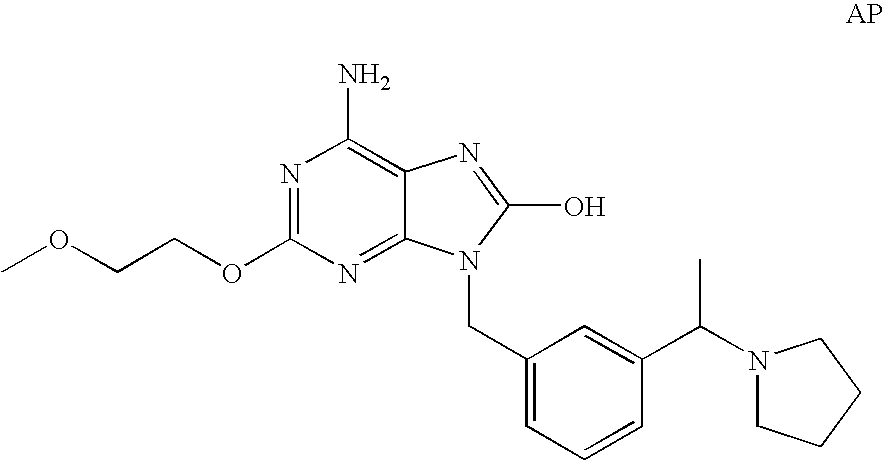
N1=C(OCCOC)N=C2C(=C1N)N=C(O)N2CC1=CC=CC(C(N2CCCC2)C)=C1
